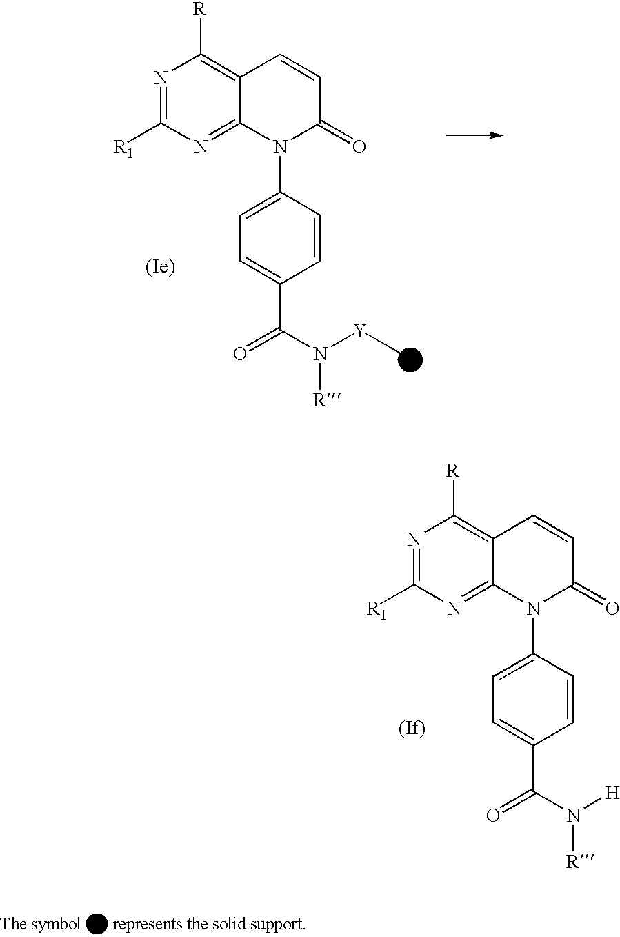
N1=C([R1])N=C2C(=C1[R])C=CC(=O)N2C1=CC=C(C(N([Y]C)[R])=O)C=C1.N1=C([R1])N=C2C(=C1[R])C=CC(=O)N2C1=CC=C(C(N([H])[R])=O)C=C1
